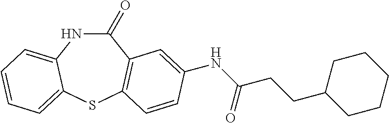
N1C(=O)C2=C(SC3=CC=CC=C13)C=CC(NC(CCC1CCCCC1)=O)=C2
